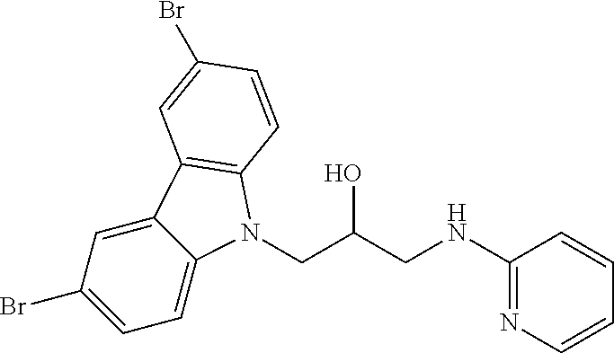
C(C(CNC1=NC=CC=C1)O)N1C2=CC=C(Br)C=C2C2=C1C=CC(Br)=C2
